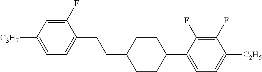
C1(F)=CC([C3H7])=CC=C1CCC1CCC(C2=CC=C([C2H5])C(F)=C2F)CC1
